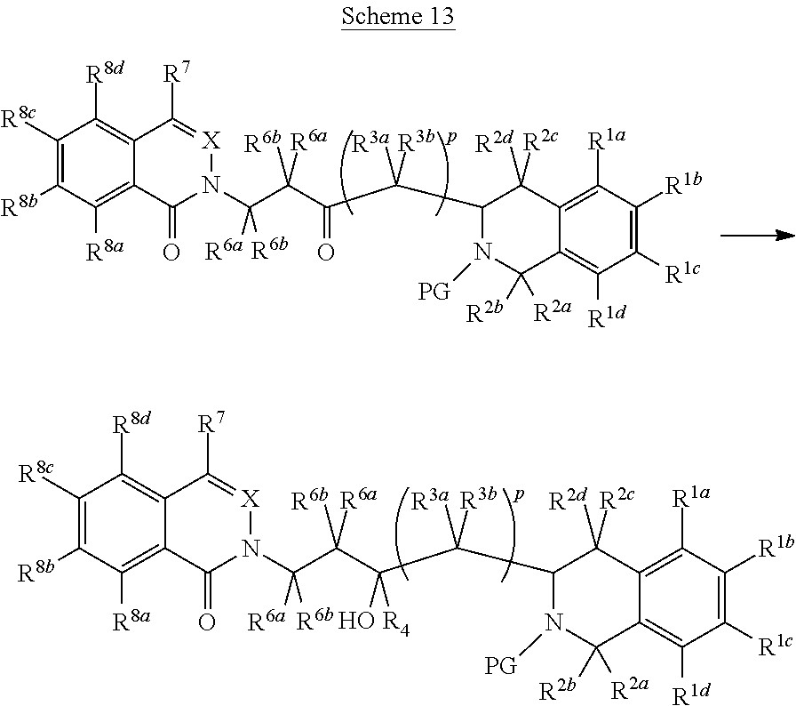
N1([PG])C([R2a])([R2b])C2=C([R1d])C([R1c])=C([R1b])C([R1a])=C2C([R2d])([R2c])C1C(C(C(C(N1[X]=C([R7])C2=C([R8d])C([R8c])=C([R8b])C([R8a])=C2C1=O)([R6a])[R6b])([R6a])[R6b])=O)([R3a])[R3b].N1([PG])C([R2a])([R2b])C2=C([R1d])C([R1c])=C([R1b])C([R1a])=C2C([R2d])([R2c])C1C([R3a])([R3b])C(C(C(N1[X]=C([R7])C2=C([R8d])C([R8c])=C([R8b])C([R8a])=C2C1=O)([R6a])[R6b])([R6a])[R6b])(O)[R4]
